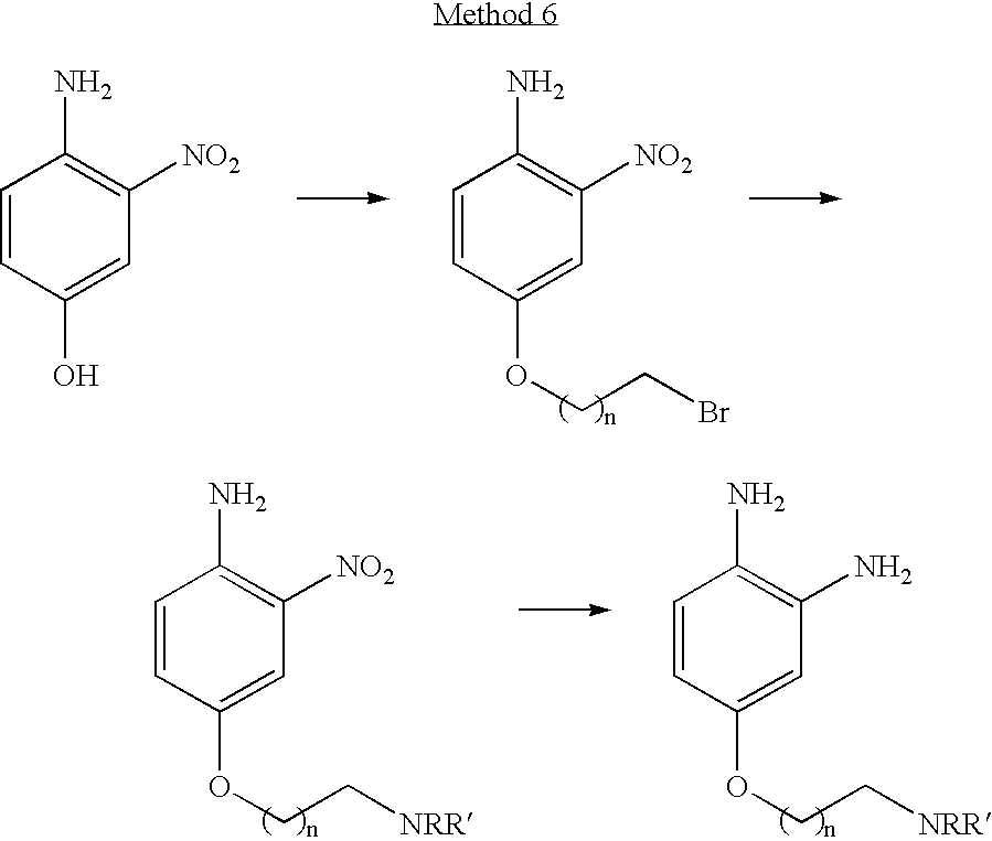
C1=CC(O)=CC([NO2])=C1N.C1=CC(OCCBr)=CC([NO2])=C1N.C1=CC(OCC[NRR])=CC([NO2])=C1N.C1=CC(OCC[NRR])=CC(N)=C1N
